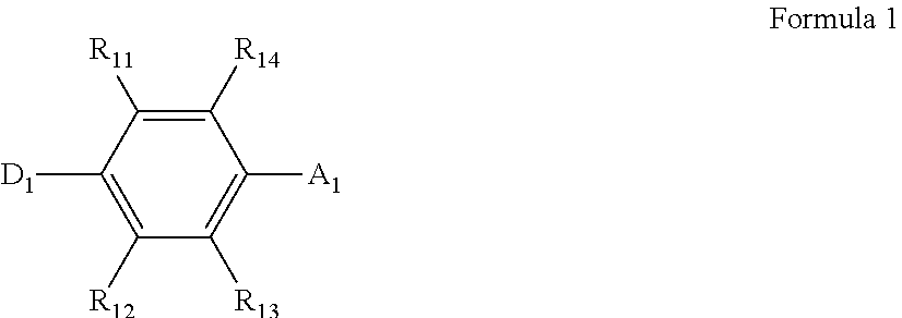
C1([R14])=C([R11])C([D1])=C([R12])C([R13])=C1[A1]
